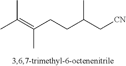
CC(=C(CCC(C[CN])C)C)C
